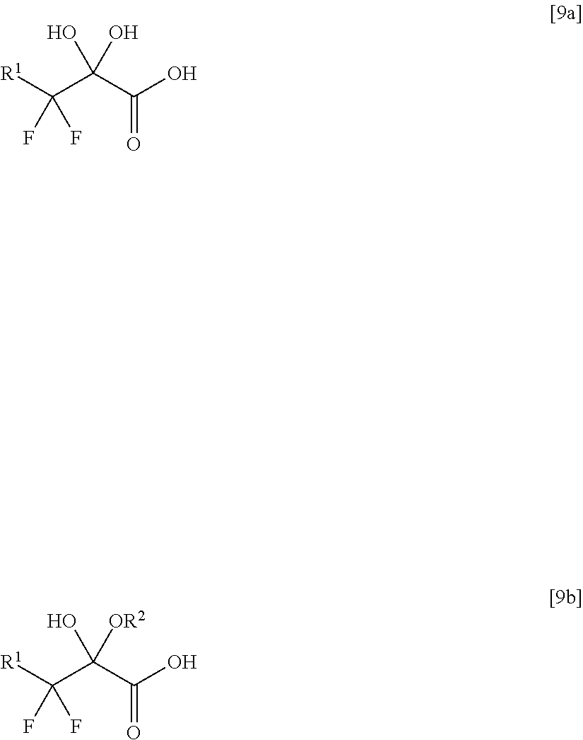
OC(C(O)=O)(C([R1])(F)F)O.OC(C(O)=O)(C([R1])(F)F)[OR2]
